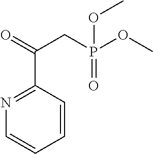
C(C1=NC=CC=C1)(=O)CP(OC)(OC)=O
